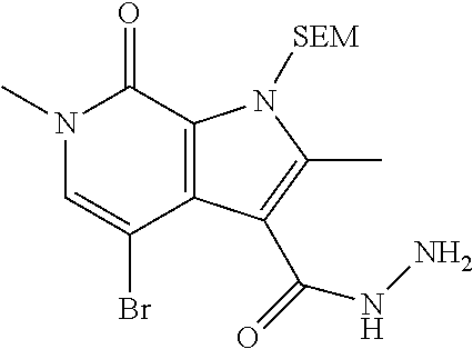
N1(C)C=C(Br)C2=C(C1=O)N([SEM])C(C)=C2C(=O)NN
